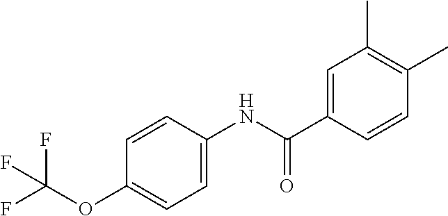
C1(C)=C(C)C=CC(C(NC2=CC=C(OC(F)(F)F)C=C2)=O)=C1
